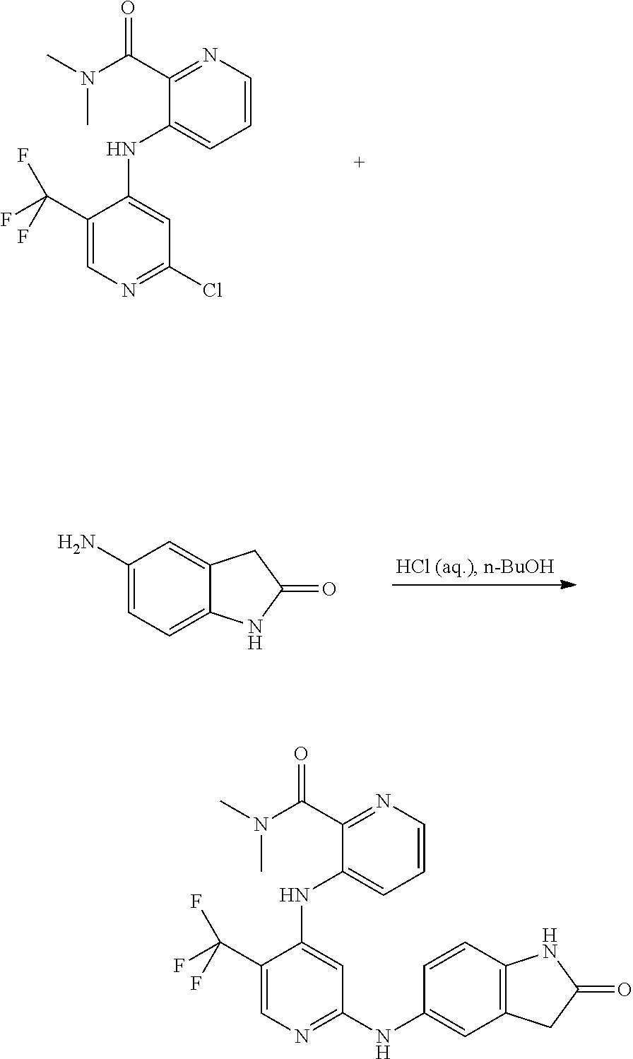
C1(C(F)(F)F)=CN=C(Cl)C=C1NC1=CC=CN=C1C(N(C)C)=O.C1(N)=CC=C2C(=C1)CC(=O)N2.C1(C(F)(F)F)=CN=C(NC2=CC3=C(C=C2)NC(=O)C3)C=C1NC1=CC=CN=C1C(N(C)C)=O
